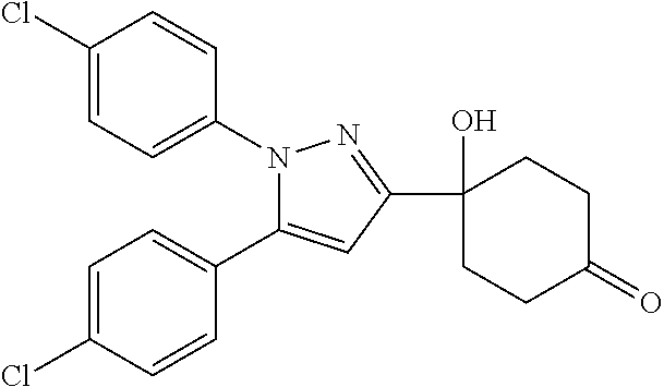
C1=C(Cl)C=CC(C2=CC(C3(O)CCC(=O)CC3)=NN2C2=CC=C(Cl)C=C2)=C1
